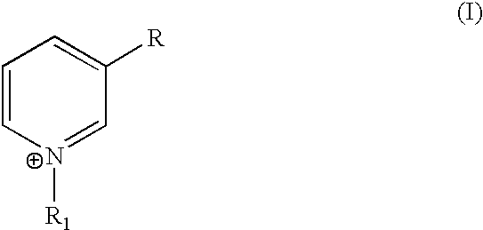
C1=C[N+]([R1])=CC([R])=C1
